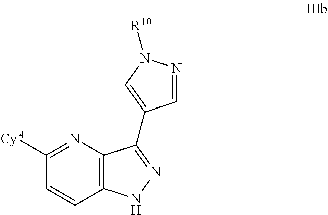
C12=C(N=C([CyA])C=C1)C(C1=CN([R10])N=C1)=NN2
